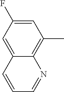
C1=C(F)C=C2C(=C1C)N=CC=C2
